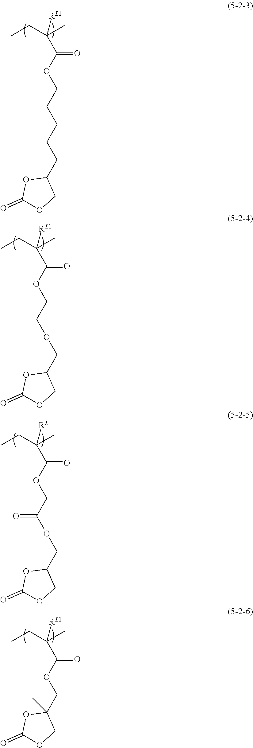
CCC(C)([RL1])C(OCCCCCC1OC(=O)OC1)=O.CCC(C)([RL1])C(OCCOCC1OC(=O)OC1)=O.CCC(C)([RL1])C(OCC(OCC1OC(=O)OC1)=O)=O.CCC(C)([RL1])C(OCC1(C)OC(=O)OC1)=O
